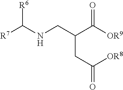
N(CC(C([OR9])=O)CC(=O)[OR8])C([R6])[R7]
